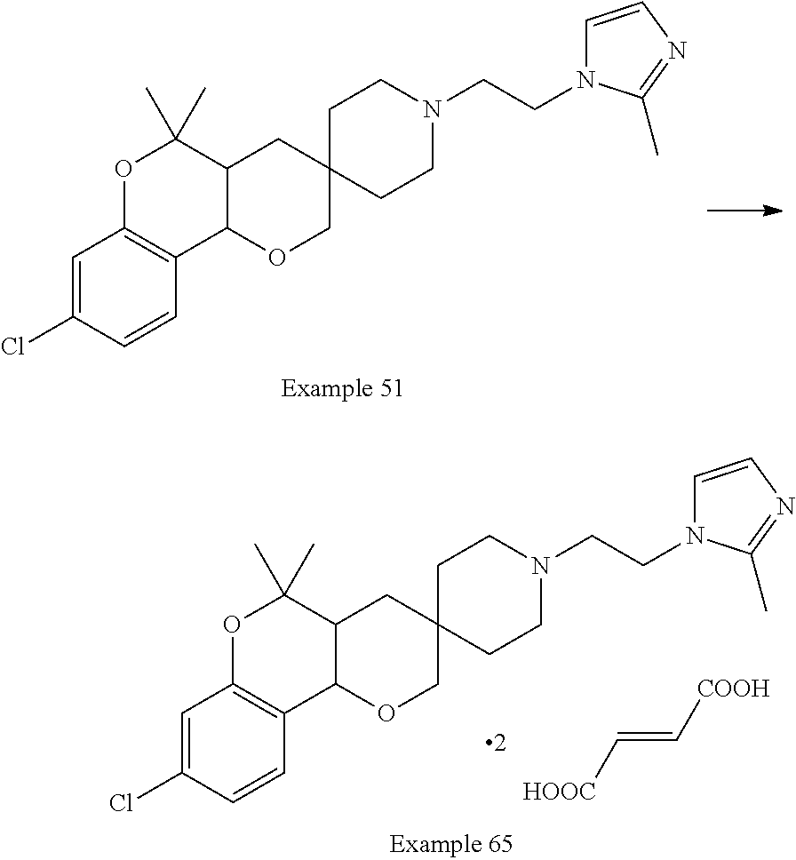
C1=C(Cl)C=CC2=C1OC(C)(C)C1C2OCC2(C1)CCN(CCN1C=CN=C1C)CC2.C1=C(Cl)C=CC2=C1OC(C)(C)C1C2OCC2(C1)CCN(CCN1C=CN=C1C)CC2.[HOOC]C=C[COOH]
